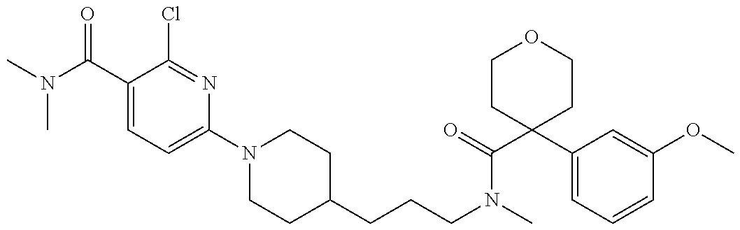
CN(C(C1=CC=C(N2CCC(CCCN(C)C(=O)C3(C4=CC=CC(OC)=C4)CCOCC3)CC2)N=C1Cl)=O)C
